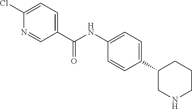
C1(C(NC2=CC=C(C3CNCCC3)C=C2)=O)=CC=C(Cl)N=C1
